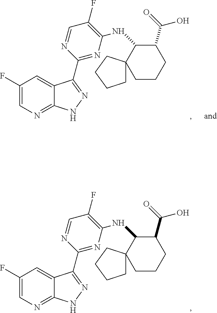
C1(F)=CN=C2C(=C1)C(C1=NC(NC3C4(CCCC3C(O)=O)CCCC4)=C(F)C=N1)=NN2.C1(F)=CN=C2C(=C1)C(C1=NC(NC3C4(CCCC3C(O)=O)CCCC4)=C(F)C=N1)=NN2
